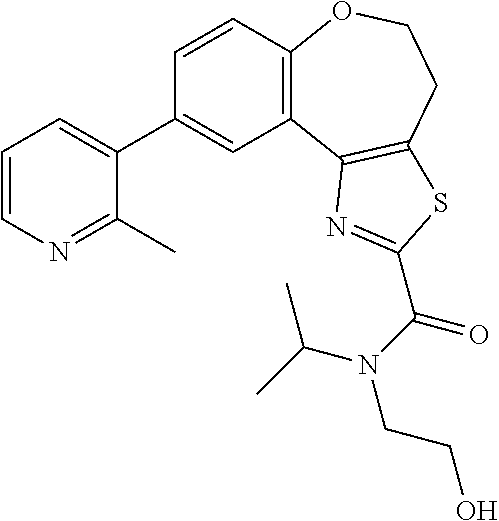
C1=CC2=C(C=C1C1=CC=CN=C1C)C1=C(CCO2)SC(C(N(C(C)C)CCO)=O)=N1
